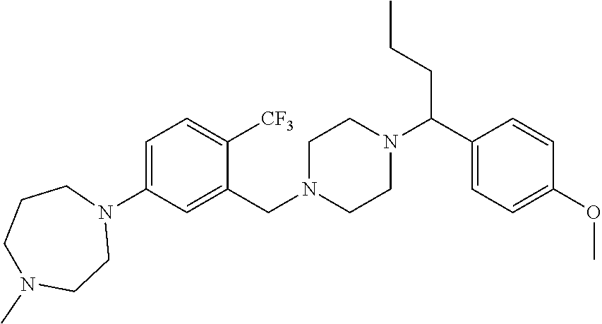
C1=C(N2CCCN(C)CC2)C=C(CN2CCN(C(C3=CC=C(OC)C=C3)CCC)CC2)C([CF3])=C1
